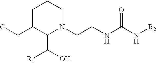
C1C(C[G])C(C([R1])O)N(CCNC(N[R2])=O)CC1
